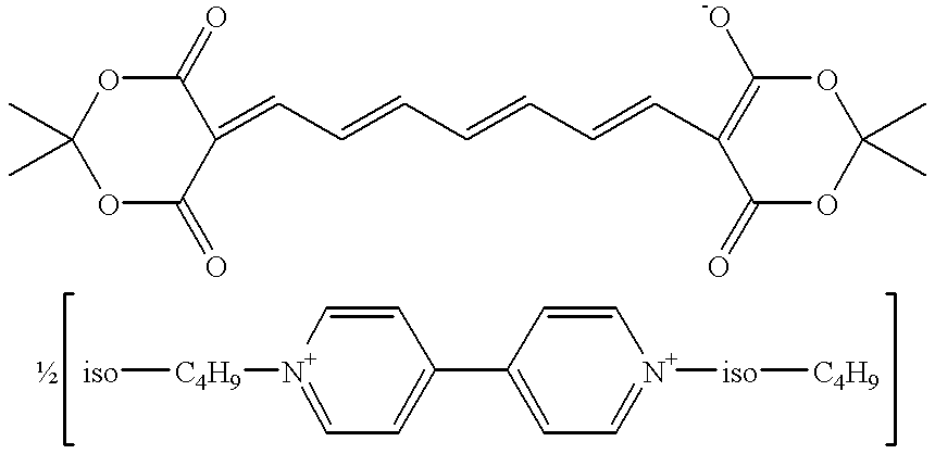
C1(C)(C)OC(=O)C(=CC=CC=CC=CC2=C([-O])OC(C)(C)OC2=O)C(=O)O1.[iso][C4H9][N+]1=CC=C(C2=CC=[N+]([iso][C4H9])C=C2)C=C1
